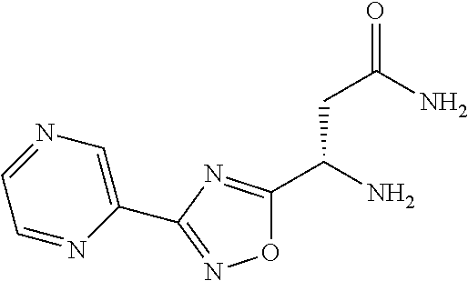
O1C(C(N)CC(=O)N)=NC(C2=CN=CC=N2)=N1
